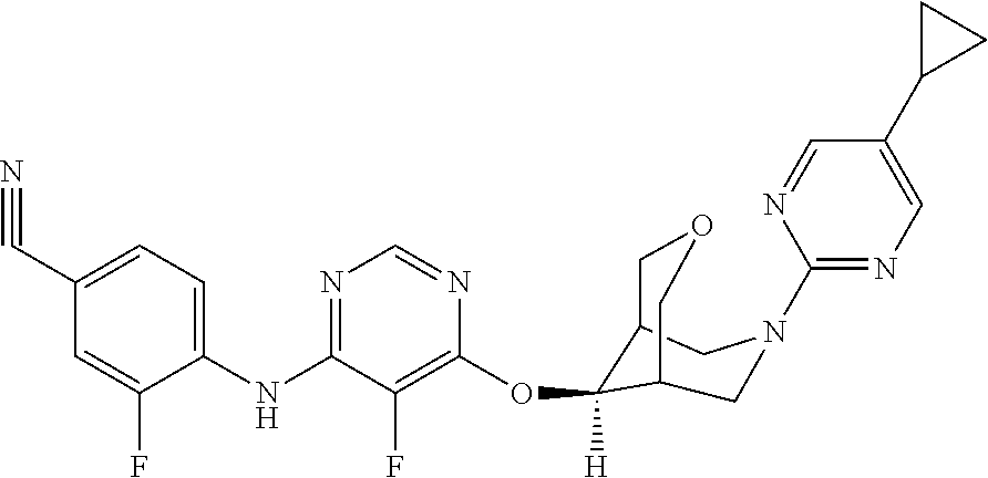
C1(NC2=NC=NC(OC3([H])C4COCC3CN(C3=NC=C(C5CC5)C=N3)C4)=C2F)=CC=C(C#N)C=C1F
